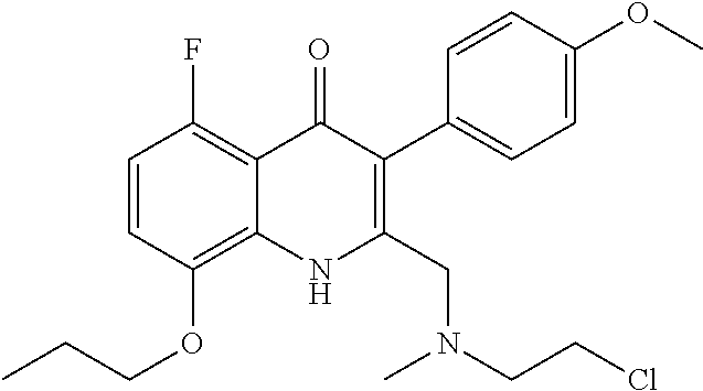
CCCOC1=C2C(=C(F)C=C1)C(=O)C(C1=CC=C(OC)C=C1)=C(CN(C)CCCl)N2
